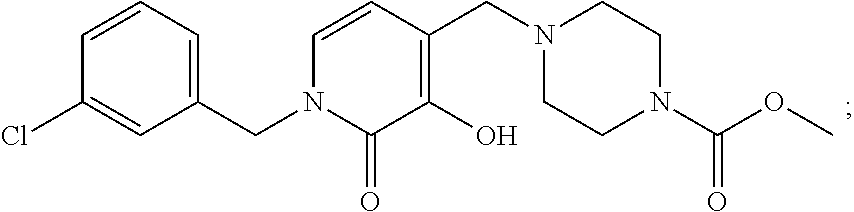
C1(Cl)=CC(CN2C(=O)C(O)=C(CN3CCN(C(OC)=O)CC3)C=C2)=CC=C1
